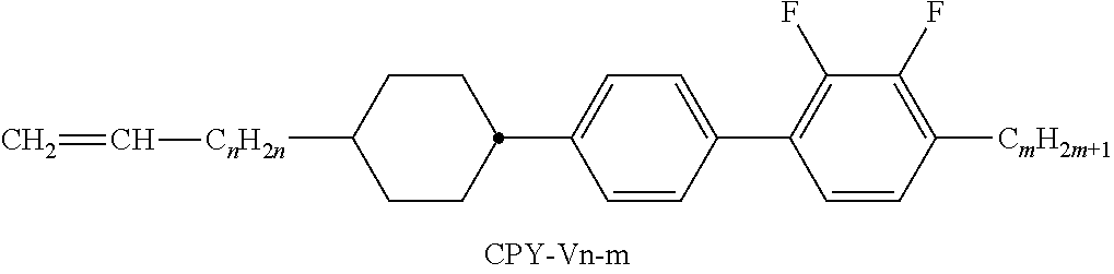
C1(C2CCC([CnH2n]C=C)CC2)=CC=C(C2=C(F)C(F)=C([CmH2m+1])C=C2)C=C1
